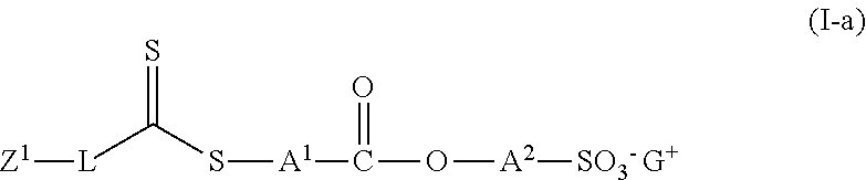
[L](C(S[A1]C(O[A2][SO3- G+])=O)=S)[Z1]
